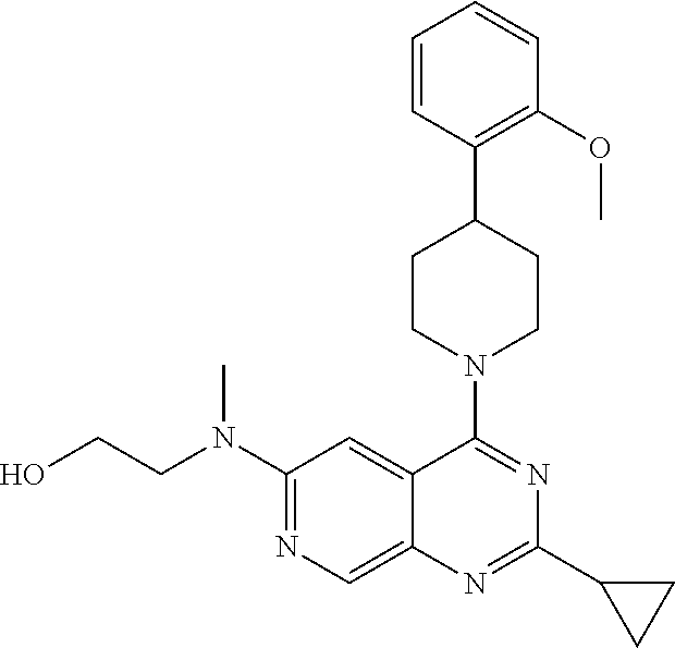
N1=C(N(CCO)C)C=C2C(=C1)N=C(C1CC1)N=C2N1CCC(C2=C(OC)C=CC=C2)CC1
